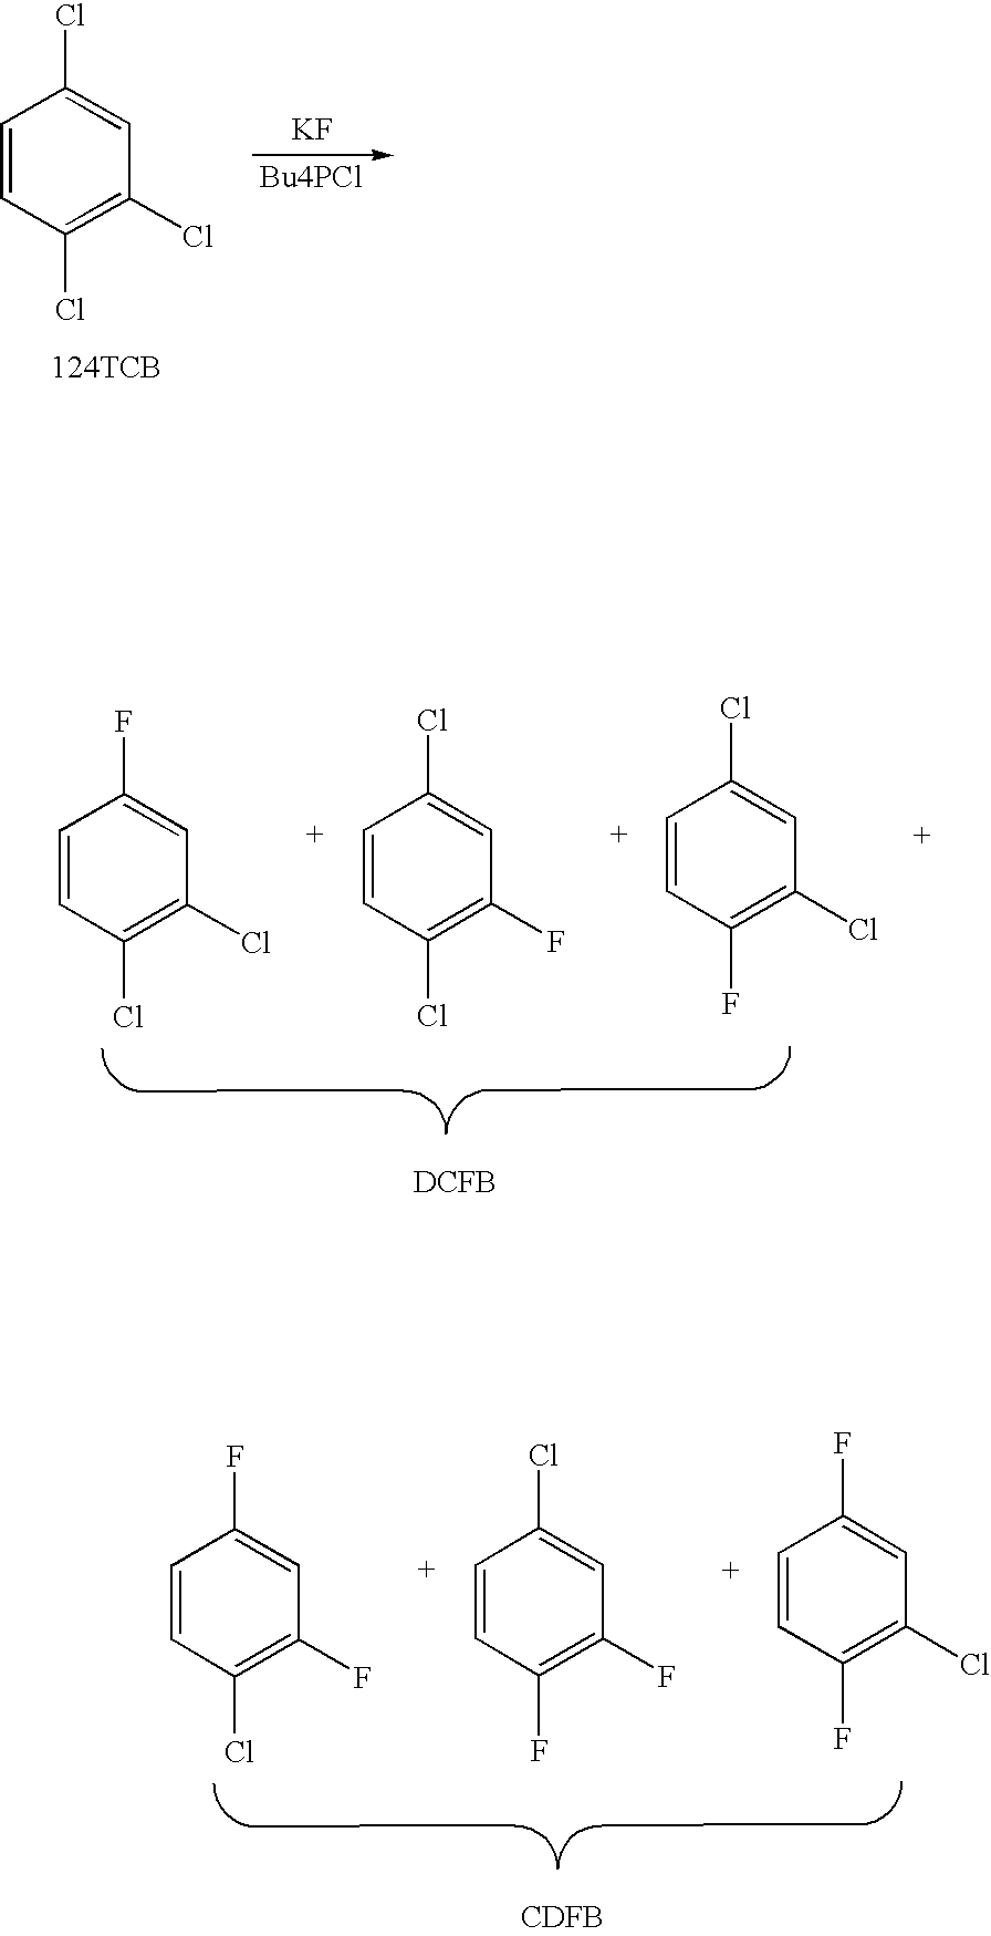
[KF].[Bu4PCl].C1=CC(Cl)=C(Cl)C=C1Cl.[124TCB].C1=CC(Cl)=C(Cl)C=C1F.C1=CC(Cl)=C(F)C=C1Cl.C1=CC(F)=C(Cl)C=C1Cl.[DCFB].C1=CC(Cl)=C(F)C=C1F.C1=CC(F)=C(F)C=C1Cl.C1=CC(F)=C(Cl)C=C1F.[CDFB]
